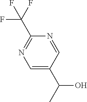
C1=C(C(C)O)C=NC(C(F)(F)F)=N1
